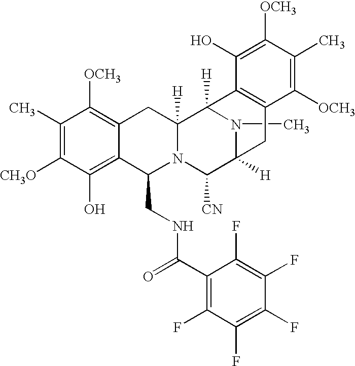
C1(C)=C([CH3O])C(O)=C2C(=C1[OCH3])CC1([H])N(C2CNC(=O)C2=C(F)C(F)=C(F)C(F)=C2F)C([CN])C2([H])CC3=C(C1([H])N2C)C(O)=C([OCH3])C(C)=C3[OCH3]
